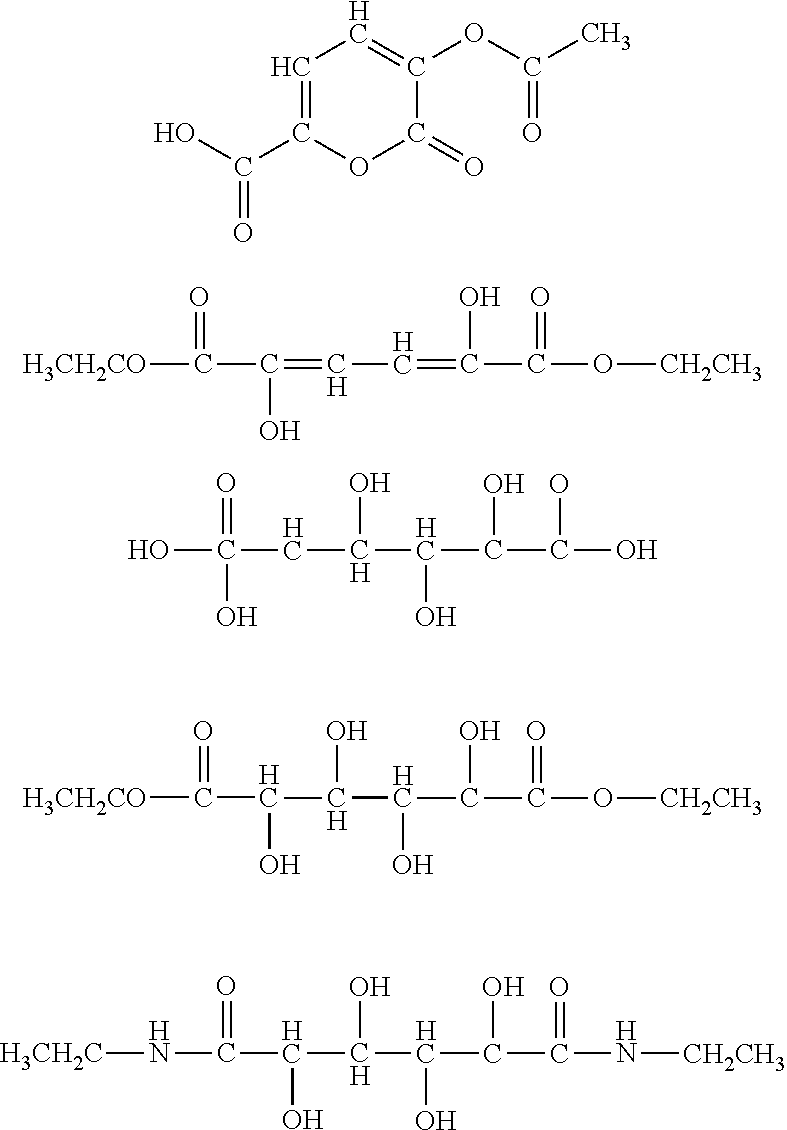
C1=C(C(O)=O)OC(=O)C(OC(C)=O)=C1.[H3CH2CO]C(=O)C(O)=CC=C(O)C(=O)O[CH2CH3].OC(=O)(CC(O)C(C(O)C(O)O)O)O.[H3CH2C]NC(=O)C(C(O)C(C(O)C(=O)N[CH2CH3])O)O.[H3CH2CO]C(=O)C(C(O)C(C(O)C(=O)O[CH2CH3])O)O
